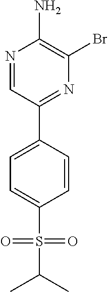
N1=CC(C2=CC=C(S(C(C)C)(=O)=O)C=C2)=NC(Br)=C1N
